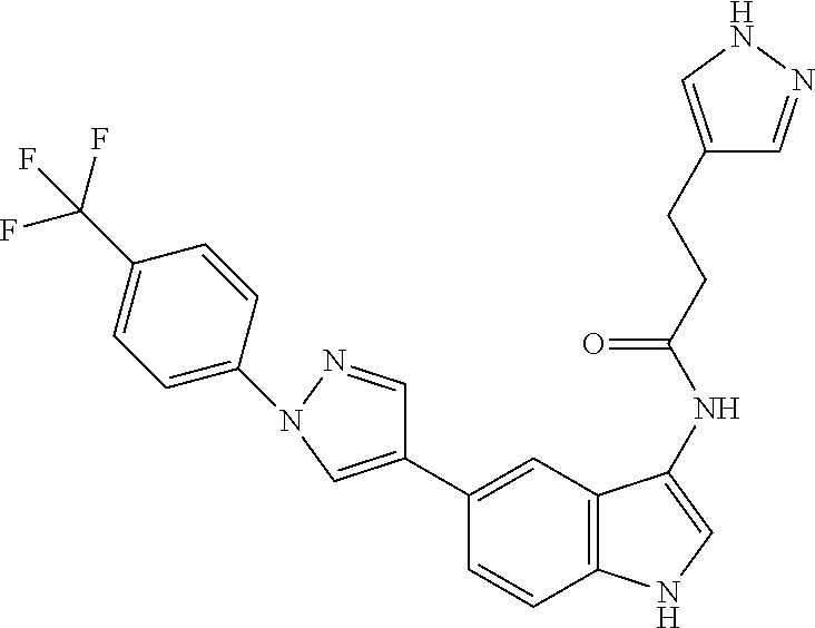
C1(C2=CN(C3=CC=C(C(F)(F)F)C=C3)N=C2)=CC2=C(C=C1)NC=C2NC(CCC1=CNN=C1)=O
